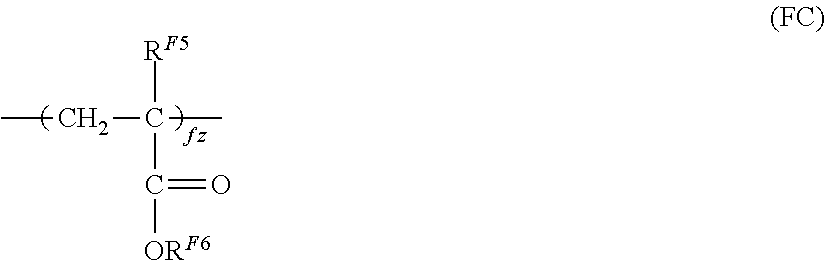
CCC(C)([RF5])C(=O)[ORF6]
